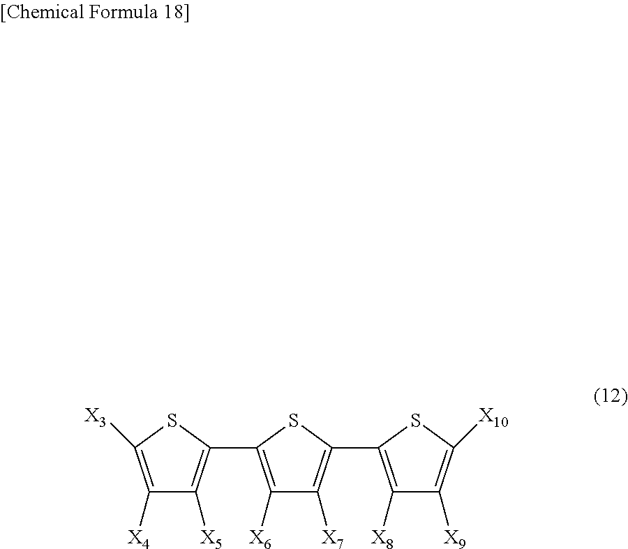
C1([X4])=C([X3])SC(C2=C([X6])C([X7])=C(C3=C([X8])C([X9])=C([X10])S3)S2)=C1[X5]
